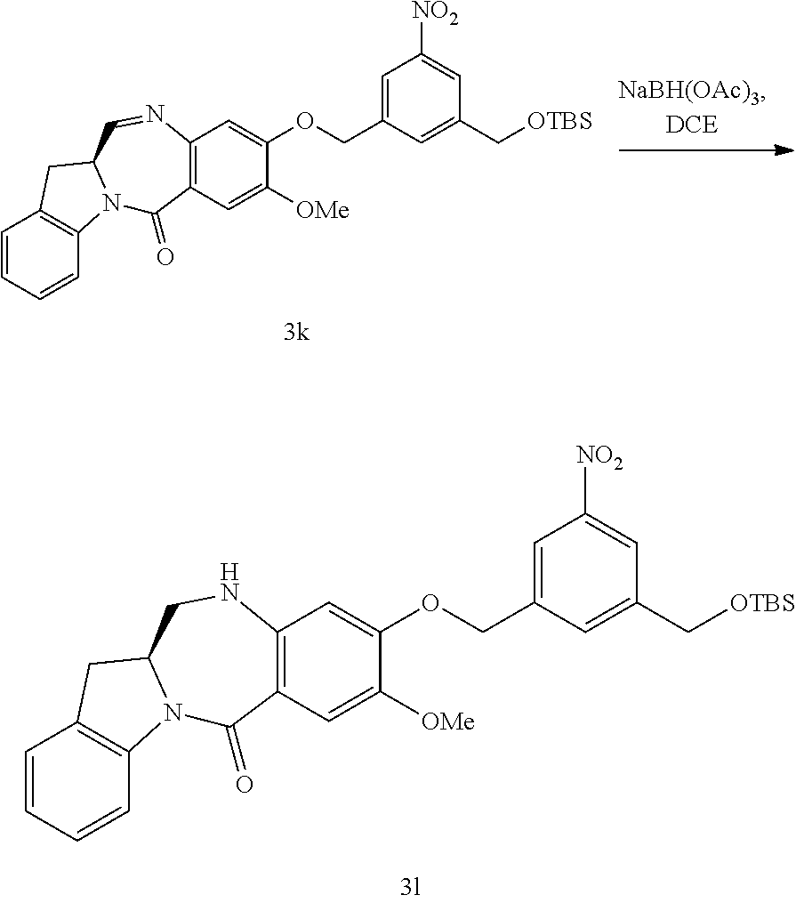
C1=CC=CC2=C1CC1N2C(=O)C2=C(N=C1)C=C(OCC1=CC([NO2])=CC(C[OTBS])=C1)C([OMe])=C2.C1=CC=CC2=C1CC1N2C(=O)C2=C(NC1)C=C(OCC1=CC([NO2])=CC(C[OTBS])=C1)C([OMe])=C2
